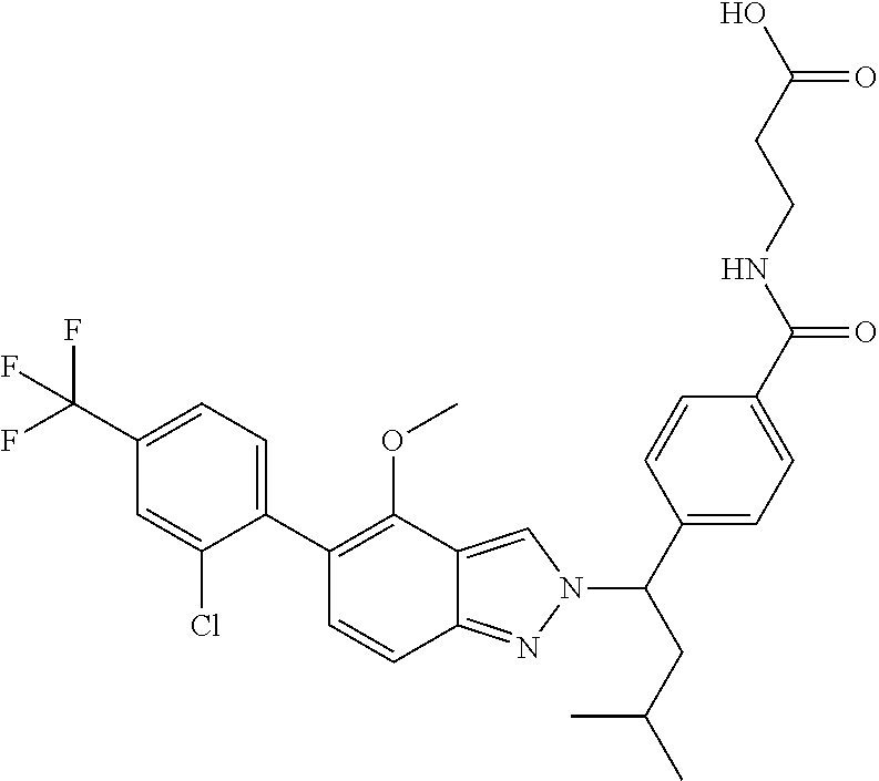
C1(C(F)(F)F)=CC=C(C2=C(OC)C3=CN(C(CC(C)C)C4=CC=C(C(NCCC(O)=O)=O)C=C4)N=C3C=C2)C(Cl)=C1
